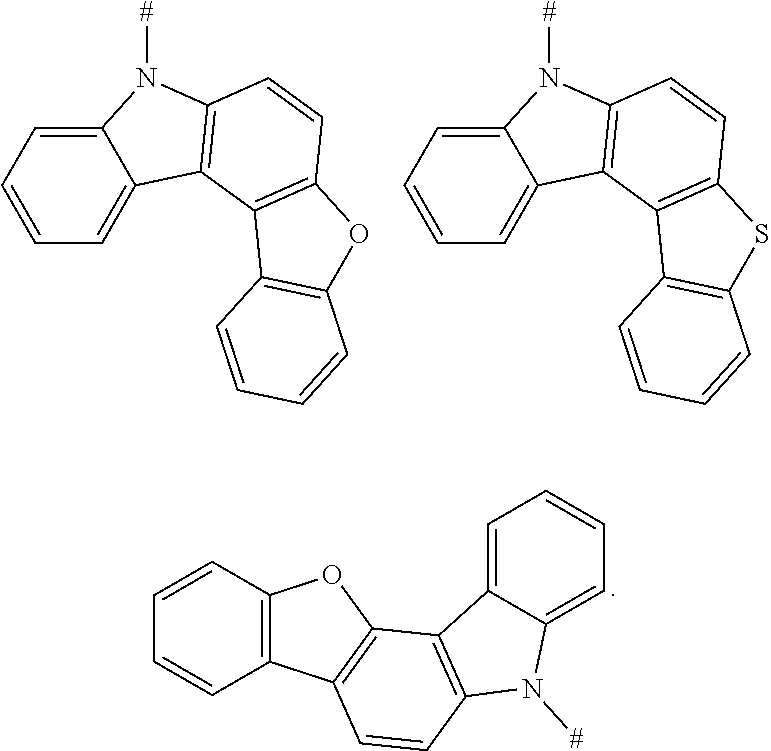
C12=CC=CC=C1C1=C(N2[#])C=CC2=C1C1=C(O2)C=CC=C1.C12=CC=CC=C1C1=C(N2[#])C=CC2=C1C1=C(S2)C=CC=C1.C12=C(C=CC=C1)OC1=C2C=CC2=C1C1=CC=CC=C1N2[#]
